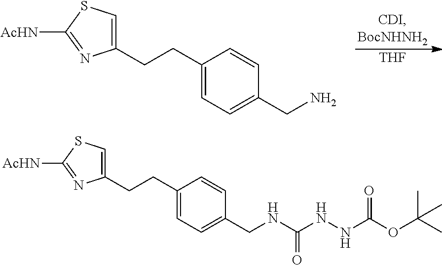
[THF].C1(CCC2=CC=C(CN)C=C2)=CSC([AcHN])=N1.C1(CCC2=CC=C(CNC(NNC(OC(C)(C)C)=O)=O)C=C2)=CSC([AcHN])=N1
